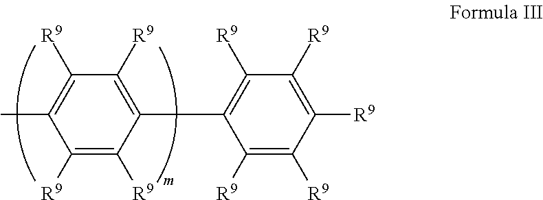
C1(C)=C([R9])C([R9])=C(C2=C([R9])C([R9])=C([R9])C([R9])=C2[R9])C([R9])=C1[R9]
